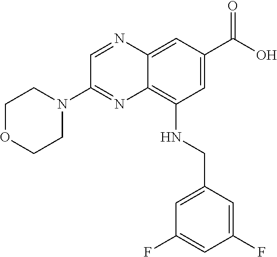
C1OCCN(C2=NC3=C(NCC4=CC(F)=CC(F)=C4)C=C(C(O)=O)C=C3N=C2)C1
